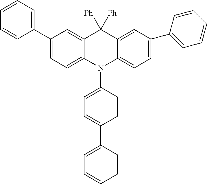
C1(C2=CC=CC=C2)=CC=C2C(=C1)C([Ph])([Ph])C1=CC(C3=CC=CC=C3)=CC=C1N2C1=CC=C(C2=CC=CC=C2)C=C1
